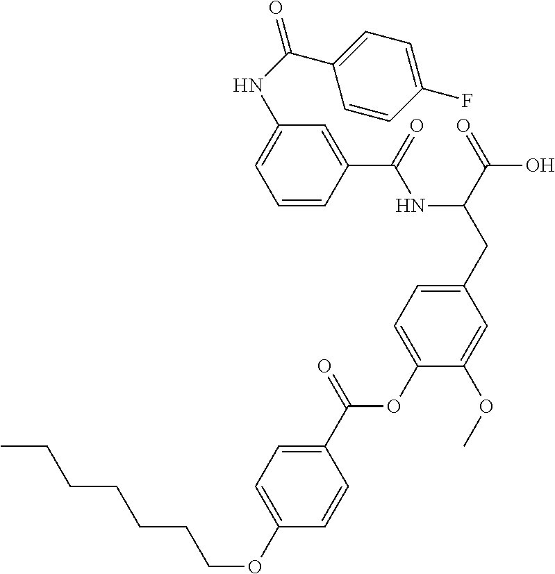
C1=CC(C(=O)NC(CC2=CC=C(OC(C3=CC=C(OCCCCCCC)C=C3)=O)C(OC)=C2)C(=O)O)=CC(NC(=O)C2=CC=C(F)C=C2)=C1
